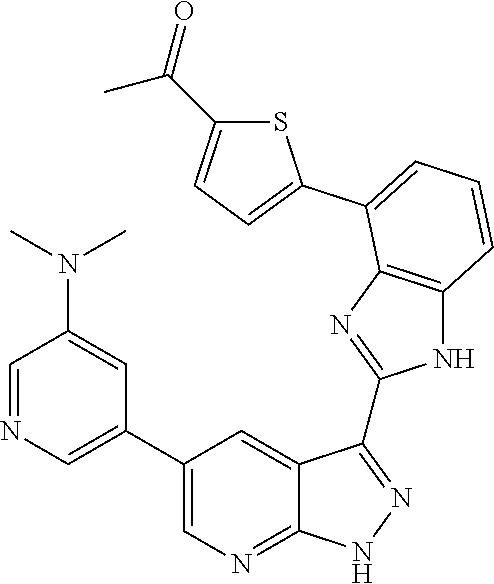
C1=NC=C(C2=CN=C3C(=C2)C(C2=NC4=C(N2)C=CC=C4C2=CC=C(C(=O)C)S2)=NN3)C=C1N(C)C
